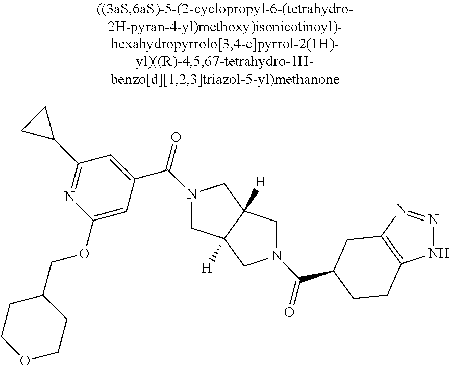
C1(COC2=CC(C(=O)N3CC4([H])C([H])(C3)CN(C(=O)C3CC5=C(NN=N5)CC3)C4)=CC(C3CC3)=N2)CCOCC1
